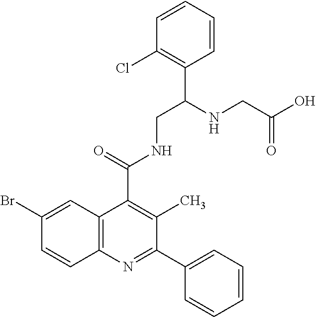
C1=CC(Cl)=C(C(NCC(O)=O)CNC(C2=C(C)C(C3=CC=CC=C3)=NC3=C2C=C(Br)C=C3)=O)C=C1
